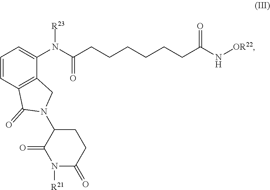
C1(N(C(CCCCCCC(N[OR22])=O)=O)[R23])=CC=CC2=C1CN(C1C(=O)N([R21])C(=O)CC1)C2=O
